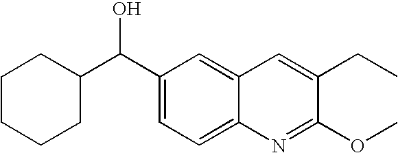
C1CCCC(C(C2=CC=C3C(=C2)C=C(CC)C(OC)=N3)O)C1
